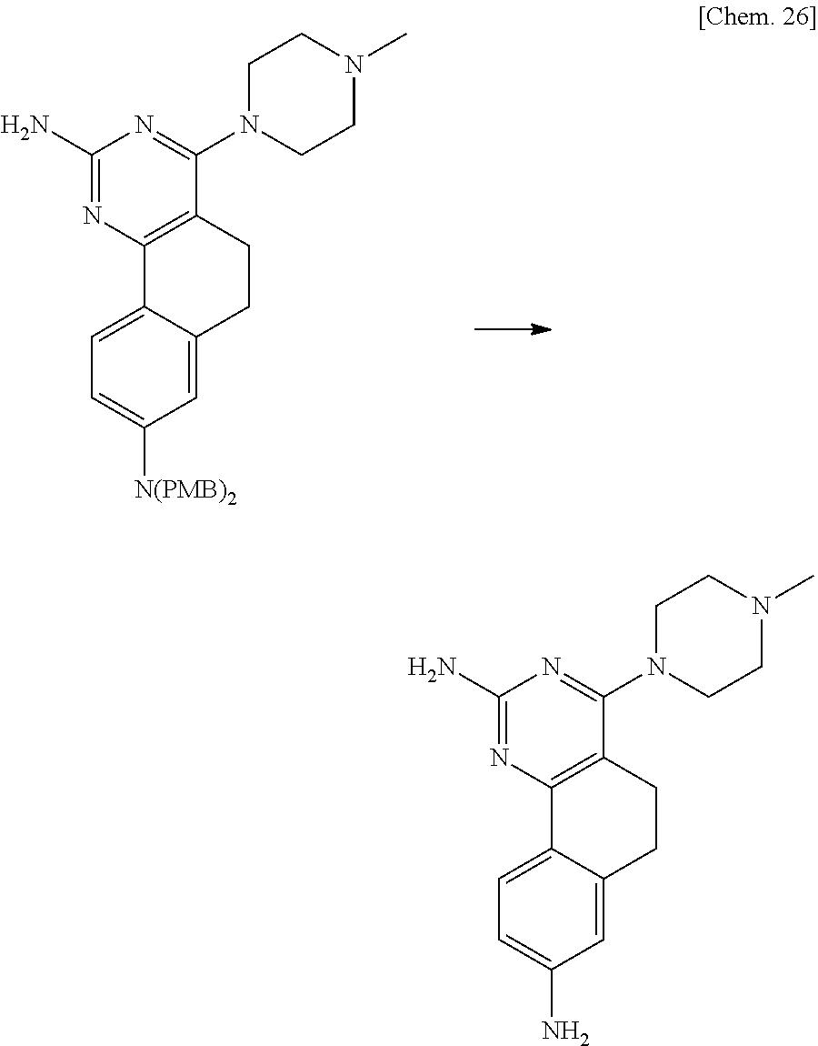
C1CC2=C(C3=CC=C([N(PMB)2])C=C13)N=C(N)N=C2N1CCN(C)CC1.C1CC2=C(C3=CC=C(N)C=C13)N=C(N)N=C2N1CCN(C)CC1
